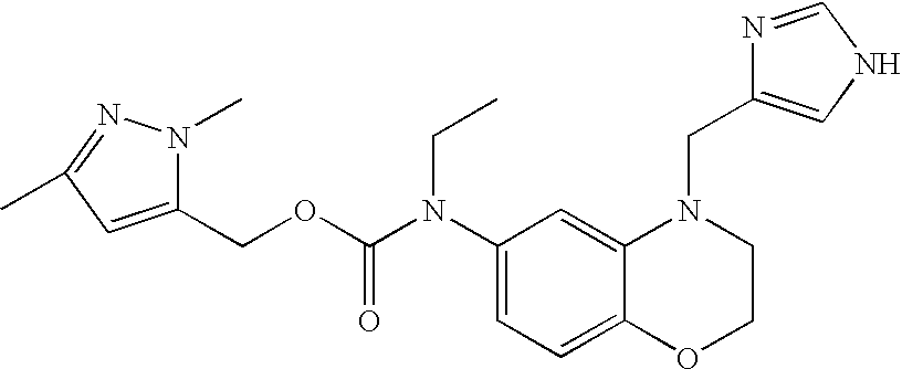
C1(N(C(OCC2=CC(C)=NN2C)=O)CC)=CC=C2C(=C1)N(CC1=CNC=N1)CCO2
